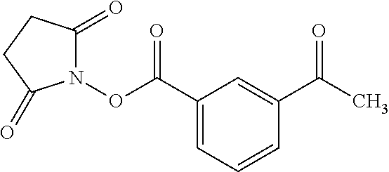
C1(C(ON2C(=O)CCC2=O)=O)=CC=CC(C(C)=O)=C1
